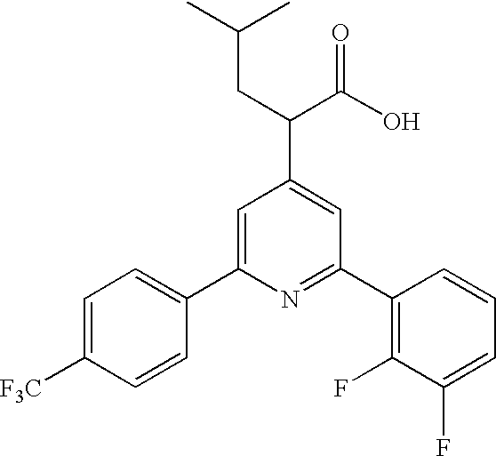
C1=C(C2=CC=C([F3C])C=C2)N=C(C2=C(F)C(F)=CC=C2)C=C1C(C(O)=O)CC(C)C
